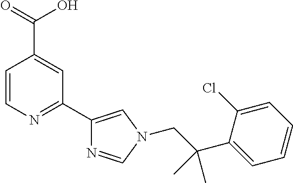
C1=CN=C(C2=CN(CC(C3=CC=CC=C3Cl)(C)C)C=N2)C=C1C(=O)O
